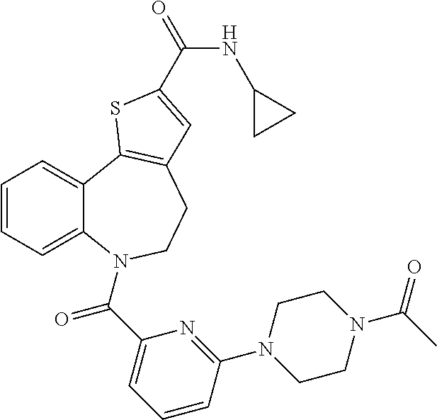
C1=CC=C2C(=C1)C1=C(CCN2C(C2=CC=CC(N3CCN(C(C)=O)CC3)=N2)=O)C=C(C(=O)NC2CC2)S1
